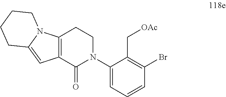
C1(Br)=C(C[OAc])C(N2CCC3=C(C2=O)C=C2N3CCCC2)=CC=C1
